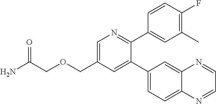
C1=C(COCC(N)=O)C=C(C2=CC=C3C(=C2)N=CC=N3)C(C2=CC(C)=C(F)C=C2)=N1
